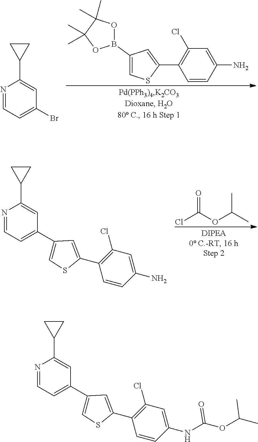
C1(Cl)=C(C2=CC(B3OC(C)(C)C(C)(C)O3)=CS2)C=CC(N)=C1.N1=CC=C(Br)C=C1C1CC1.ClC(OC(C)C)=O.N1=CC=C(C2=CSC(C3=C(Cl)C=C(N)C=C3)=C2)C=C1C1CC1.N1=CC=C(C2=CSC(C3=C(Cl)C=C(NC(OC(C)C)=O)C=C3)=C2)C=C1C1CC1
